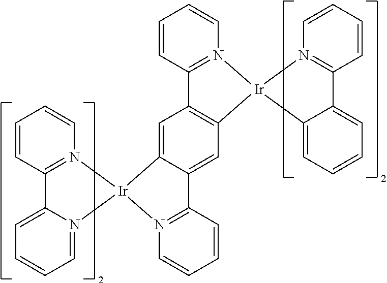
C12=N(C=CC=C1)[Ir]1(N3=CC=CC=C23)C2=CC3=C(C=C2C2=N1C=CC=C2)[Ir]1(N2=C3C=CC=C2)C2=CC=CC=C2C2=N1C=CC=C2
